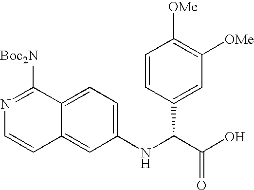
C1(NC(C(O)=O)C2=CC([OMe])=C([OMe])C=C2)=CC=C2C(=C1)C=CN=C2[Boc2N]
